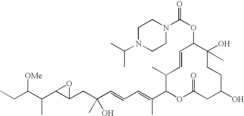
CCC(C(C1C(CC(C=CC=C(C2OC(=O)CC(O)CCC(O)(C)C(OC(N3CCN(C(C)C)CC3)=O)C=CC2C)C)(O)C)O1)C)[OMe]
